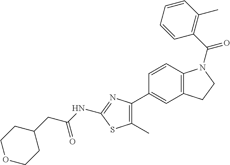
C1=CC2=C(C=C1C1=C(C)SC(NC(CC3CCOCC3)=O)=N1)CCN2C(C1=C(C)C=CC=C1)=O
